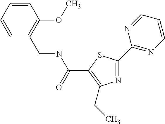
N1=C(C2=NC=CC=N2)SC(C(NCC2=C(OC)C=CC=C2)=O)=C1CC
